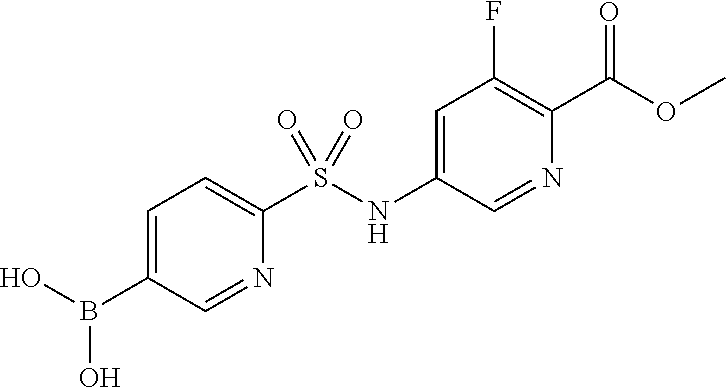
O(C(=O)C1=C(F)C=C(NS(C2=CC=C(B(O)O)C=N2)(=O)=O)C=N1)C
